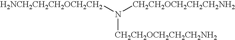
[H2NCH2CH2CH2OCH2CH2]N([CH2CH2OCH2CH2CH2NH2])[CH2CH2OCH2CH2CH2NH2]
